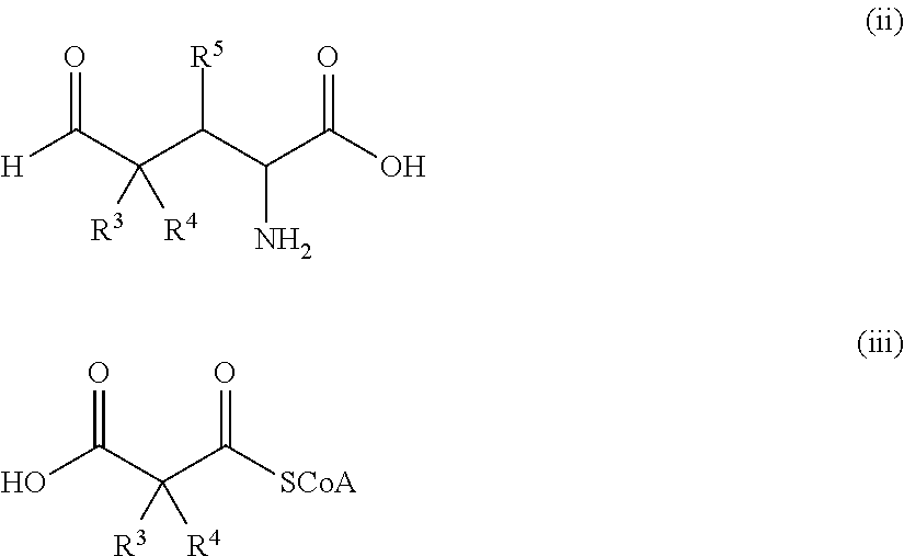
[H]C(C(C(C(C(O)=O)N)[R5])([R3])[R4])=O.OC(C(C([SCoA])=O)([R3])[R4])=O
